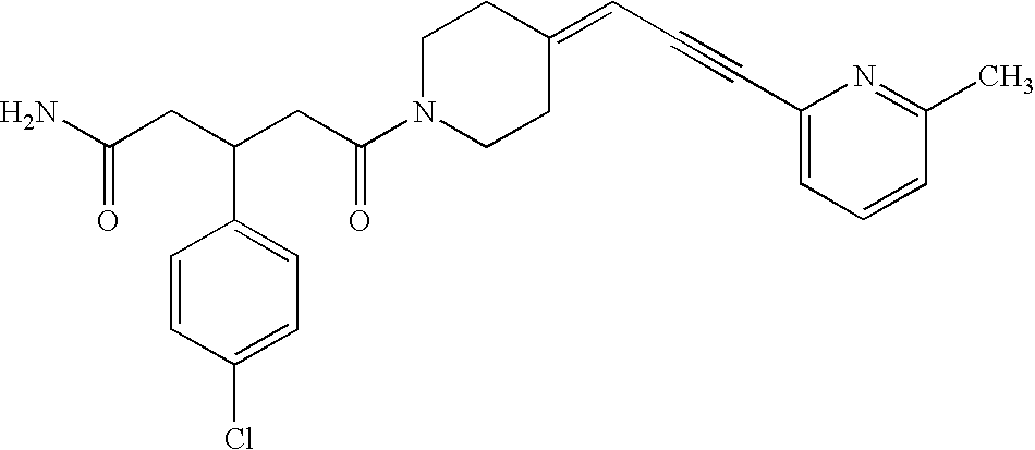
C(C(N1CCC(=CC#CC2=CC=CC(C)=N2)CC1)=O)C(CC(N)=O)C1=CC=C(Cl)C=C1
